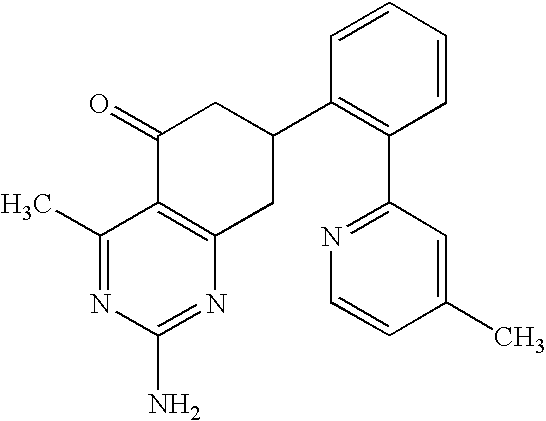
C1(C)=NC(N)=NC2=C1C(=O)CC(C1=C(C3=NC=CC(C)=C3)C=CC=C1)C2
